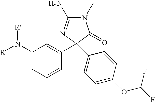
C1(N([R])[R])=CC=CC(C2(C3=CC=C(OC(F)F)C=C3)N=C(N)N(C)C2=O)=C1
